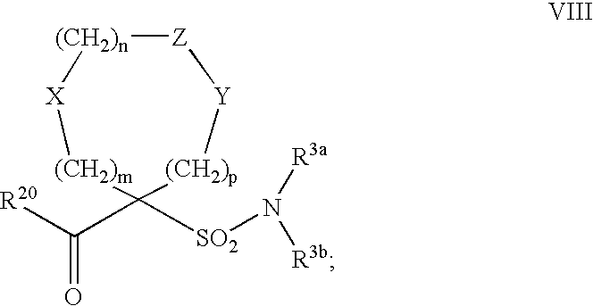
[R20]C(C1([SO2]N([R3b])[R3a])[(CH2)p][Y][Z][(CH2)n][X][(CH2)m]1)=O
